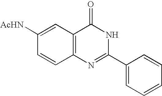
C1=CC=CC(C2=NC3=C(C(=O)N2)C=C([AcHN])C=C3)=C1
